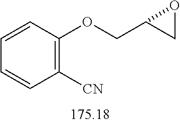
C1(OCC2CO2)=C([CN])C=CC=C1
